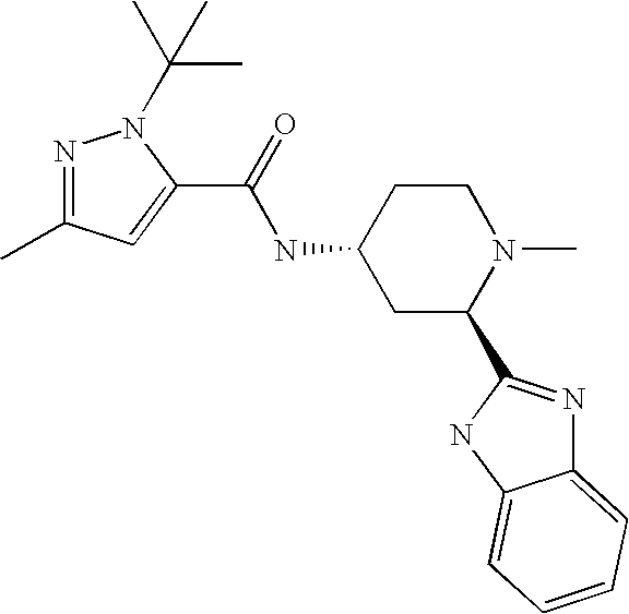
C12=CC=CC=C1NC(C1N(C)CCC(NC(=O)C3=CC(C)=NN3C(C)(C)C)C1)=N2
